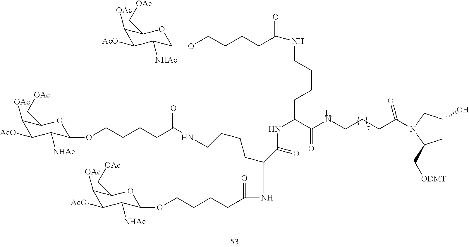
C1([OAc])C([AcO])C([NHAc])C(OCCCCC(NCCCCC(NC(C(CCCCNC(CCCCOC2C([NHAc])C([AcO])C([OAc])C(C[OAc])O2)=O)NC(CCCCOC2C([NHAc])C([AcO])C([OAc])C(C[OAc])O2)=O)=O)C(NCCCC(=O)N2C(C[ODMT])CC(O)C2)=O)=O)OC1C[OAc]
